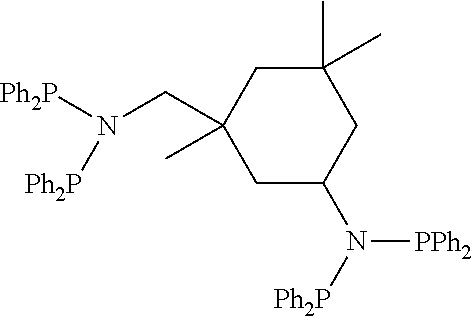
C1C(N([Ph2P])[PPh2])CC(C)(C)CC1(C)CN([Ph2P])[Ph2P]
